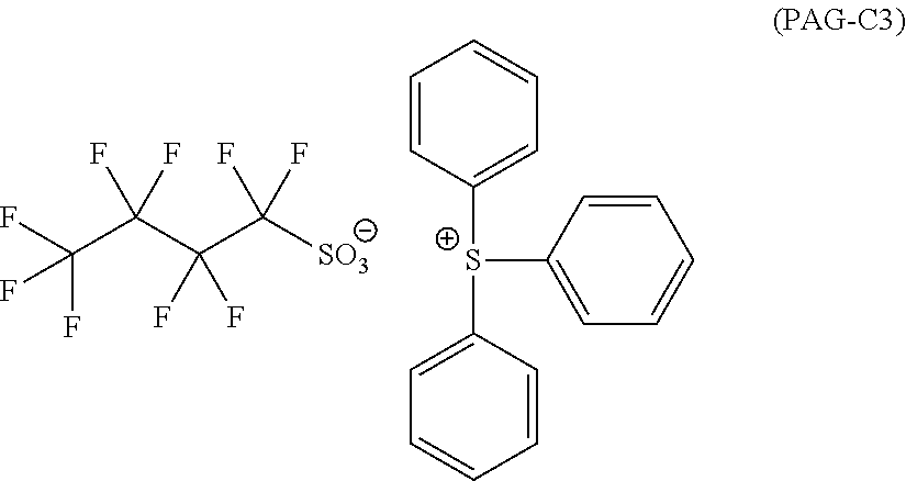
C1([S+](C2=CC=CC=C2)C2=CC=CC=C2)=CC=CC=C1.FC(C(C(C([SO3])(F)F)(F)F)(F)F)(F)F
